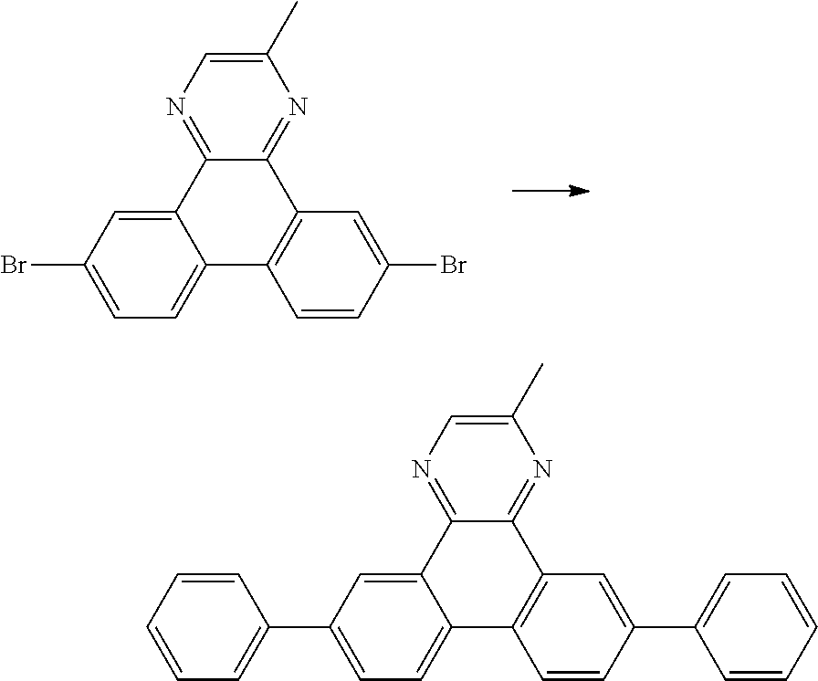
C12=NC(C)=CN=C1C1=CC(Br)=CC=C1C1=C2C=C(Br)C=C1.C12=NC(C)=CN=C1C1=CC(C3=CC=CC=C3)=CC=C1C1=C2C=C(C2=CC=CC=C2)C=C1
